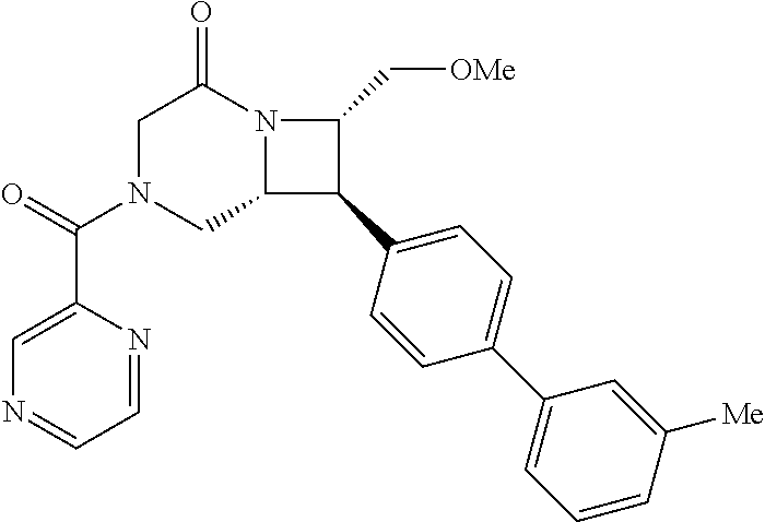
C1N(C(=O)C2=CN=CC=N2)CC2N(C1=O)C(C[OMe])C2C1=CC=C(C2=CC=CC([Me])=C2)C=C1
